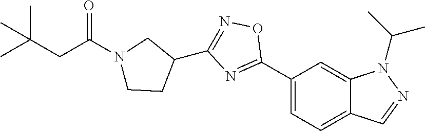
C1(C2=NC(C3CN(C(CC(C)(C)C)=O)CC3)=NO2)=CC=C2C(=C1)N(C(C)C)N=C2
